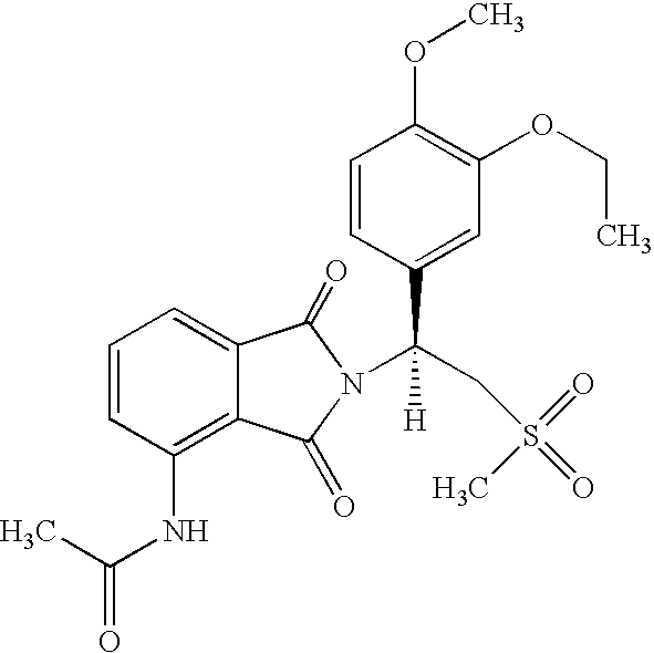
C1=CC(NC(C)=O)=C2C(=C1)C(=O)N(C(CS(=O)(=O)C)(C1=CC(OCC)=C(OC)C=C1)[H])C2=O
